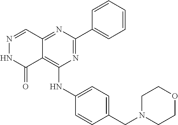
N1=CC2=NC(C3=CC=CC=C3)=NC(NC3=CC=C(CN4CCOCC4)C=C3)=C2C(=O)N1
